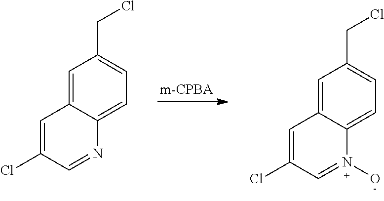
ClCC1=CC=C2C(=C1)C=C(Cl)C=N2.ClCC1=CC=C2C(=C1)C=C(Cl)C=N2O
